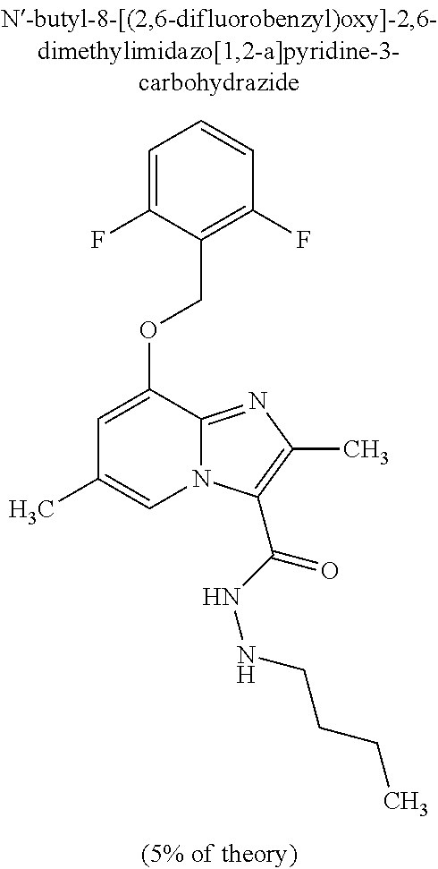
C1=C(F)C(COC2=CC(C)=CN3C2=NC(C)=C3C(NNCCCC)=O)=C(F)C=C1
